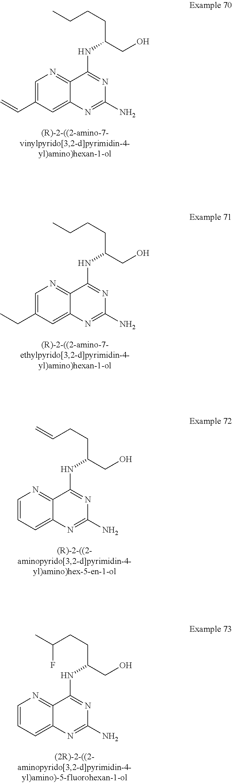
C12=CC(C=C)=CN=C1C(NC(CCCC)CO)=NC(N)=N2.C12=CC(CC)=CN=C1C(NC(CCCC)CO)=NC(N)=N2.C12=CC=CN=C1C(NC(CCC=C)CO)=NC(N)=N2.C12=CC=CN=C1C(NC(CCC(C)F)CO)=NC(N)=N2
